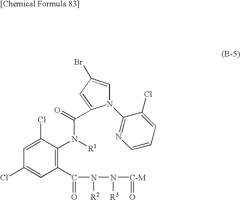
N1(C2=NC=CC=C2Cl)C=C(Br)C=C1C(=O)N([R1])C1=C(C(=O)N([R2])N([R3])[C-M]=O)C=C(Cl)C=C1Cl
